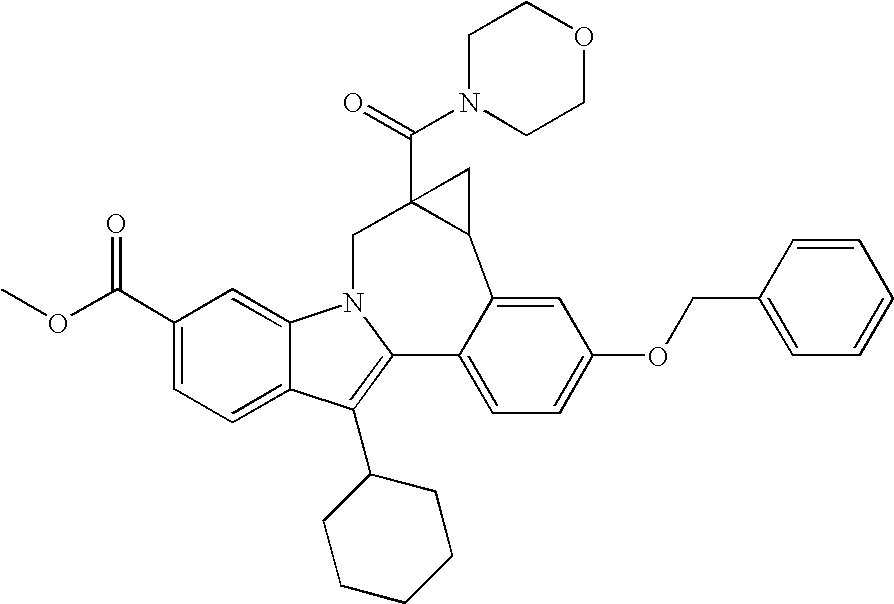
N1(C(=O)C23C(C4=CC(OCC5=CC=CC=C5)=CC=C4C4=C(C5CCCCC5)C5=CC=C(C(=O)OC)C=C5N4C2)C3)CCOCC1
